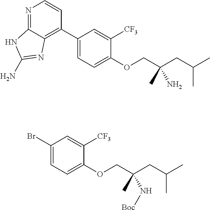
C1(C2=C3C(=NC=C2)NC(N)=N3)=CC=C(OCC(CC(C)C)(C)N)C([CF3])=C1.C1(Br)=CC=C(OCC(CC(C)C)(C)N[Boc])C([CF3])=C1
